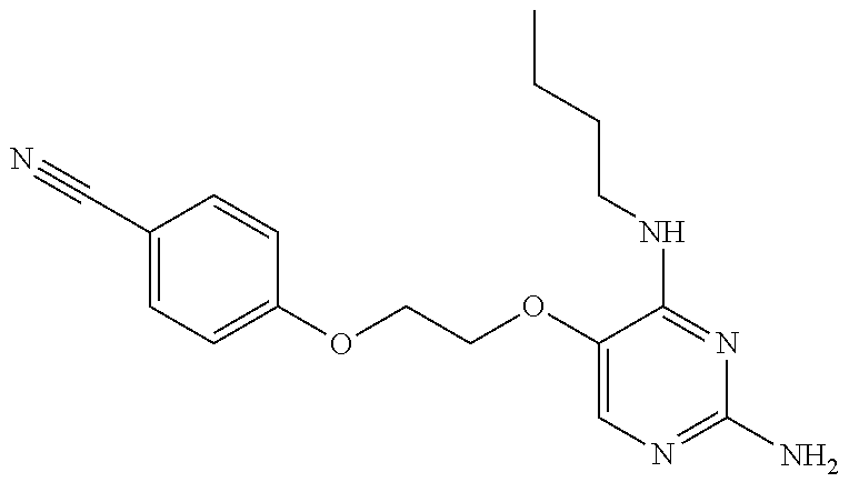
C1(C#N)=CC=C(OCCOC2=CN=C(N)N=C2NCCCC)C=C1
